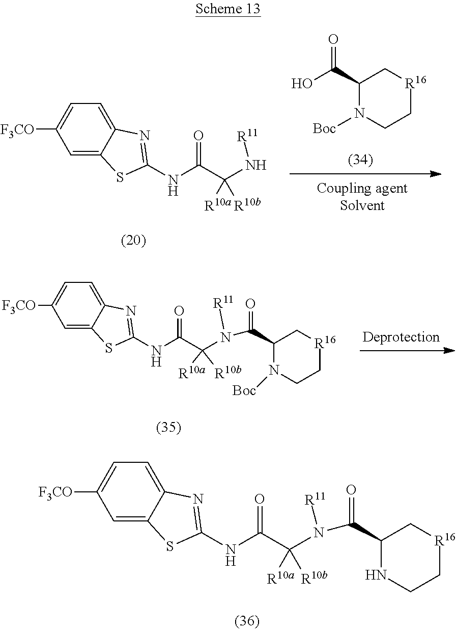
C1=C2C(=CC=C1[F3CO])N=C(NC(C([R10a])([R10b])N[R11])=O)S2.C1(C(O)=O)N([Boc])CC[R16]C1.C1=C2C(=CC=C1[F3CO])N=C(NC(C([R10a])([R10b])N([R11])C(C1N([Boc])CC[R16]C1)=O)=O)S2.C1=C2C(=CC=C1[F3CO])N=C(NC(C([R10a])([R10b])N([R11])C(C1NCC[R16]C1)=O)=O)S2
